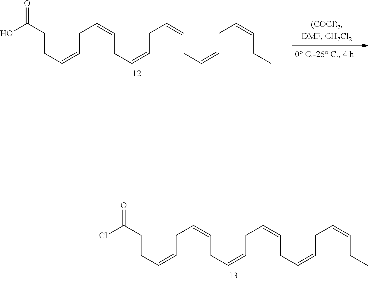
ClC(CCC=CCC=CCC=CCC=CCC=CCC=CCC)=O.OC(CCC=CCC=CCC=CCC=CCC=CCC=CCC)=O
